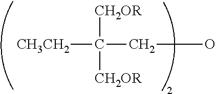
[CH3CH2]C([CH2OR])([CH2OR])CO
